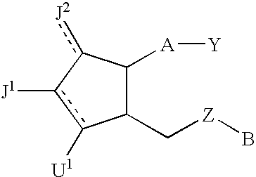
C1(C[Z]B)C([A][Y])c([J2])-c([J1])c1[U1]
